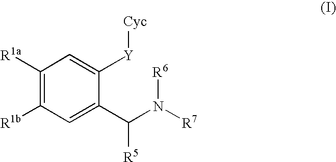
C1([R1a])=C([R1b])C=C(C(N([R7])[R6])[R5])C([Y][Cyc])=C1
